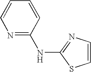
C1(NC2=NC=CC=C2)=NC=CS1
